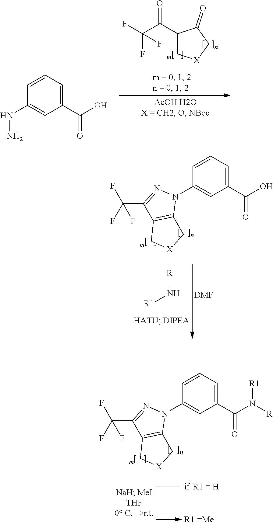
C1(C(=O)C(F)(F)F)C[X]CC1=O.C1=CC=C(C(=O)O)C=C1NN.C1=CC=C(C(=O)O)C=C1N1N=C(C(F)(F)F)C2=C1C[X]C2.[R]N[R1].[DMF].C1=CC=C(C(=O)N([R1])[R])C=C1N1N=C(C(F)(F)F)C2=C1C[X]C2
